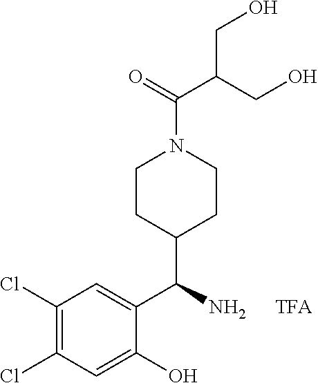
O=C(N1CCC(C(C2=CC(Cl)=C(Cl)C=C2O)N)CC1)C(CO)CO.[TFA]
